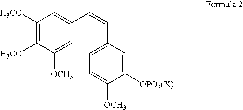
C1([H3CO])=C([H3CO])C([OCH3])=CC(C=CC2=CC=C([OCH3])C([OPO3(X)])=C2)=C1
